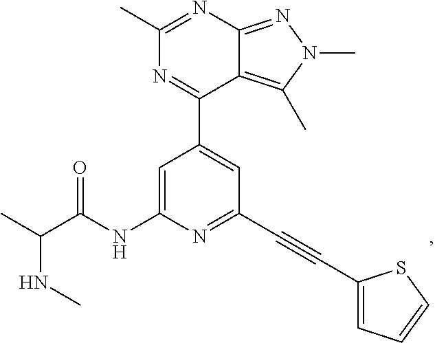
N(C(C)C(NC1=CC(C2=NC(C)=NC3=NN(C)C(C)=C23)=CC(C#CC2=CC=CS2)=N1)=O)C
